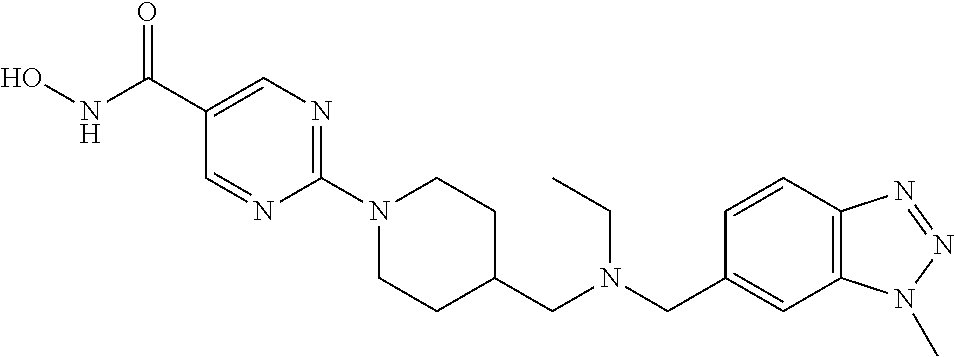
C1(N2CCC(CN(CC3=CC4=C(C=C3)N=NN4C)CC)CC2)=NC=C(C(NO)=O)C=N1
